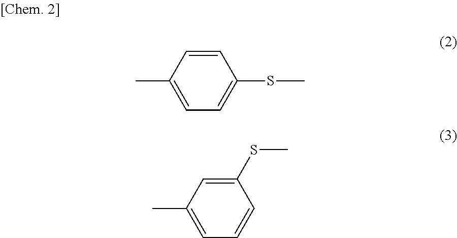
C1=CC(C)=CC=C1SC.C1(SC)=CC(C)=CC=C1
